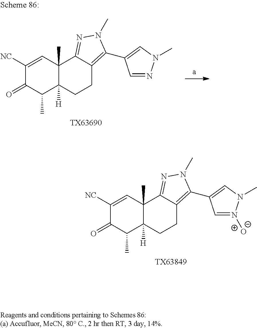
[TX63690].C1([NC])=CC2(C)C([H])(C(C)C1=O)CCC1=C(C3=CN(C)N=C3)N(C)N=C21.[TX63849].C1([NC])=CC2(C)C([H])(C(C)C1=O)CCC1=C(C3=CN(C)N(O)=C3)N(C)N=C21
